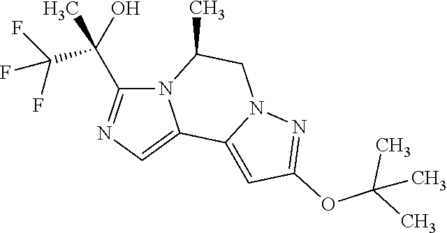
N12C(C(C(F)(F)F)(O)C)=NC=C1C1=CC(OC(C)(C)C)=NN1CC2C
